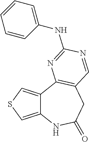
C12=CSC=C1C1=C(CC(=O)N2)C=NC(NC2=CC=CC=C2)=N1
